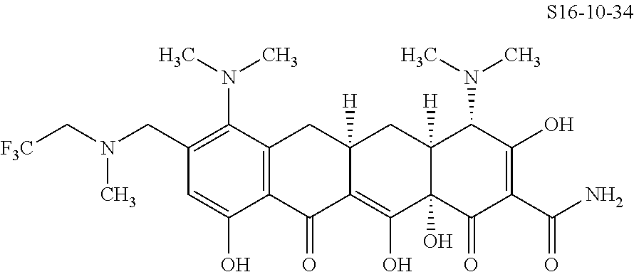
C1(CN(C[F3C])C)=C(N(C)C)C2=C(C(O)=C1)C(=O)C1=C(O)C3(O)C([H])(CC1([H])C2)C(N(C)C)C(O)=C(C(N)=O)C3=O
